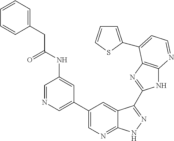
C1=NC=C(C2=CN=C3C(=C2)C(C2=NC4=C(N2)N=CC=C4C2=CC=CS2)=NN3)C=C1NC(CC1=CC=CC=C1)=O
